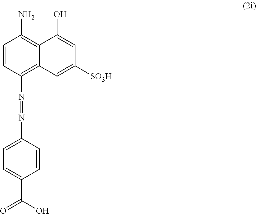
C1=CC(N=NC2=CC=C(C(=O)O)C=C2)=C2C(=C1N)C(O)=CC([SO3H])=C2
